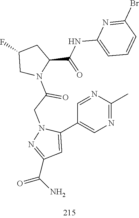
C1(F)CN(C(CN2N=C(C(N)=O)C=C2C2=CN=C(C)N=C2)=O)C(C(=O)NC2=CC=CC(Br)=N2)C1
